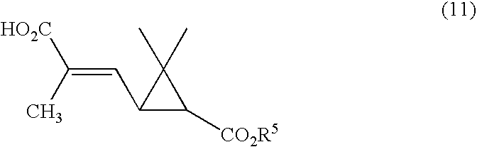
[HO2C]C(=CC1C([CO2R5])C1(C)C)C
